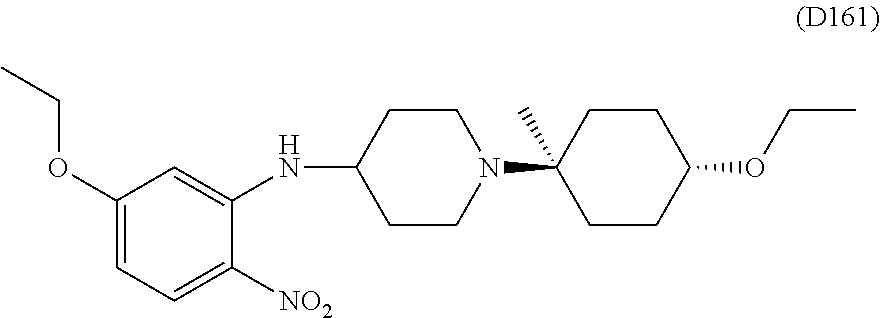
C1CC(N2CCC(NC3=CC(OCC)=CC=C3[NO2])CC2)(C)CCC1OCC
